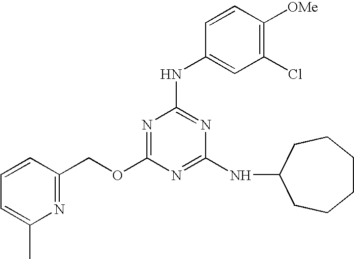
O(C1=NC(NC2=CC(Cl)=C([OMe])C=C2)=NC(NC2CCCCCC2)=N1)CC1=NC(C)=CC=C1
